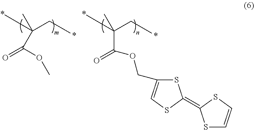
*C(C*)(C)C(=O)OC.*C(C*)(C)C(OCC1=CSC(=C2SC=CS2)S1)=O
